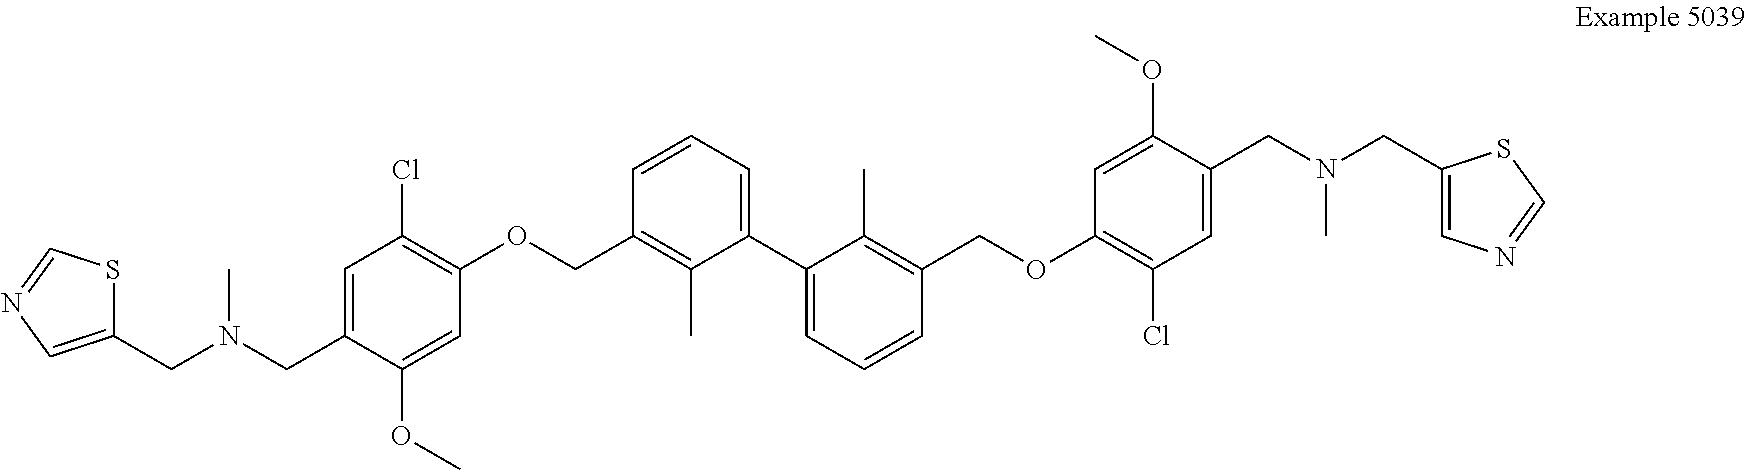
C1=CC=C(C2=CC=CC(COC3=C(Cl)C=C(CN(CC4=CN=CS4)C)C(OC)=C3)=C2C)C(C)=C1COC1=C(Cl)C=C(CN(CC2=CN=CS2)C)C(OC)=C1
